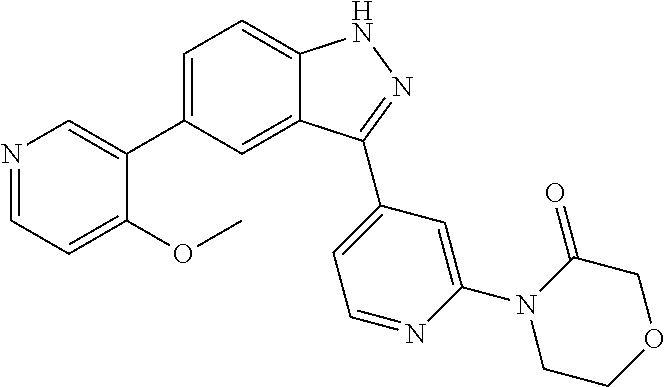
C1=C(C2=CN=CC=C2OC)C=C2C(=C1)NN=C2C1=CC=NC(N2CCOCC2=O)=C1
